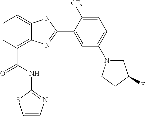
C1=CC(C(NC2=NC=CS2)=O)=C2C(=C1)NC(C1=CC(N3CC(F)CC3)=CC=C1[CF3])=N2
